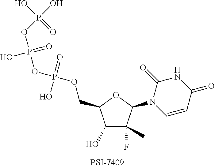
C1(O)C(F)(C)C(N2C=CC(=O)NC2=O)OC1COP(=O)(O)OP(=O)(OP(O)(O)=O)O
